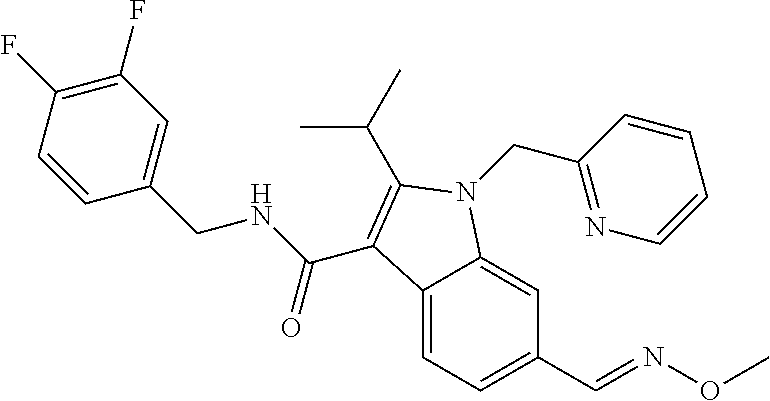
C1(F)=C(F)C=CC(CNC(=O)C2=C(C(C)C)N(CC3=NC=CC=C3)C3=CC(C=NOC)=CC=C32)=C1
